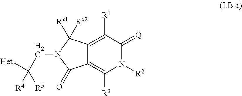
C12=C([R3])N([R2])C(=[Q])C([R1])=C1C([Rx1])([Rx2])N(CC([Het])([R5])[R4])C2=O
